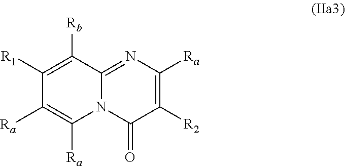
C1([R1])=C([Rb])C2=NC([Ra])=C([R2])C(=O)N2C([Ra])=C1[Ra]
